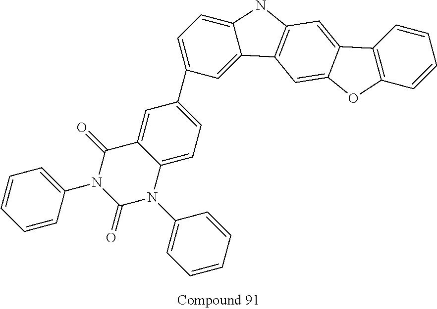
C12=CC=C(C3=CC=C4C(=C3)C3=C(N4)C=C4C(=C3)OC3=C4C=CC=C3)C=C1C(=O)N(C1=CC=CC=C1)C(=O)N2C1=CC=CC=C1
